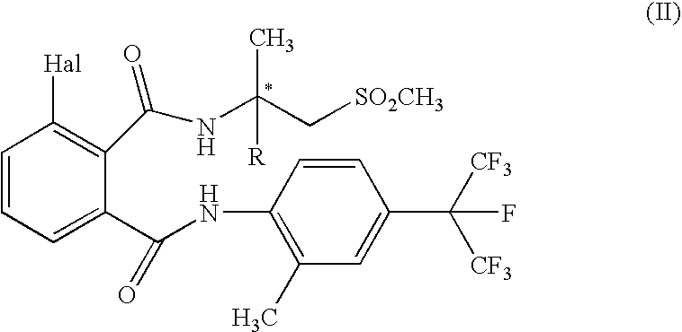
C1=CC(NC(C2=CC=CC([Hal])=C2C(=O)NC(C)(C[SO2CH3])[R])=O)=C(C)C=C1C([CF3])([CF3])F
